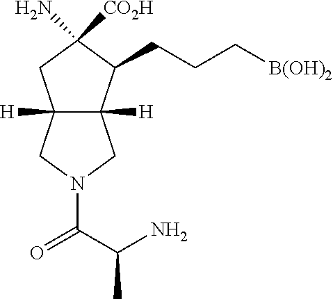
C12([H])C([H])(C(CCC[B(OH)2])C(N)([CO2H])C1)CN(C(C(N)C)=O)C2
